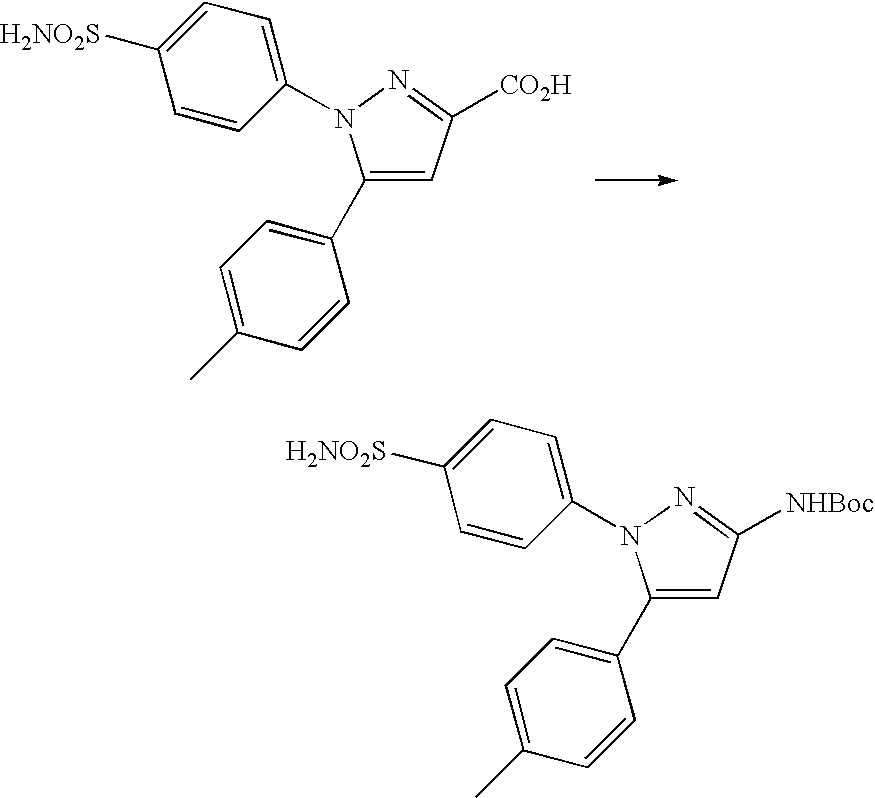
C1([H2NO2S])=CC=C(N2C(C3=CC=C(C)C=C3)=CC([CO2H])=N2)C=C1.C1([H2NO2S])=CC=C(N2C(C3=CC=C(C)C=C3)=CC([NHBoc])=N2)C=C1
